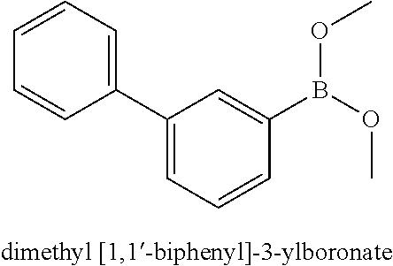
C1(C2=CC=CC=C2)=CC=CC(B(OC)OC)=C1
